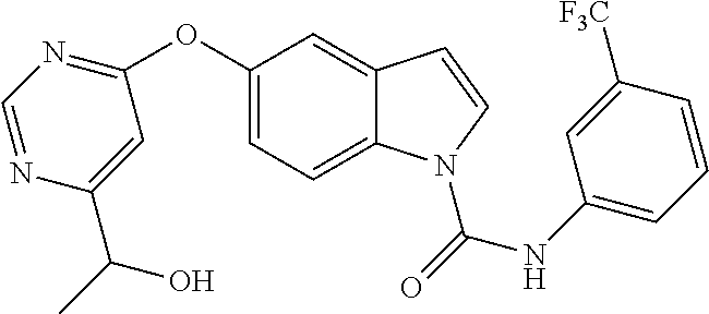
C1(OC2=NC=NC(C(O)C)=C2)=CC=C2C(=C1)C=CN2C(NC1=CC=CC([F3C])=C1)=O
